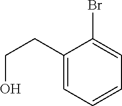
OCCC1=CC=CC=C1Br
